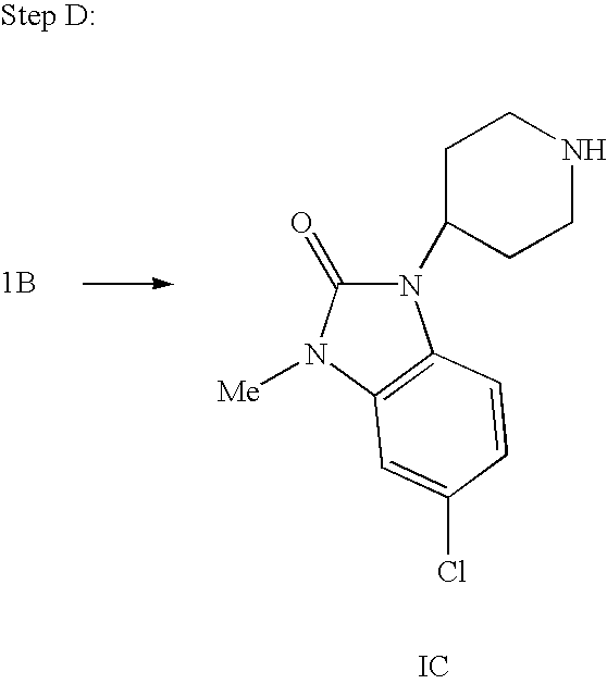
N1(C2CCNCC2)C(=O)N([Me])C2=C1C=CC(Cl)=C2.[IC]
